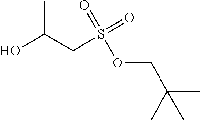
C(CS(=O)(=O)OCC(C)(C)C)(C)O
